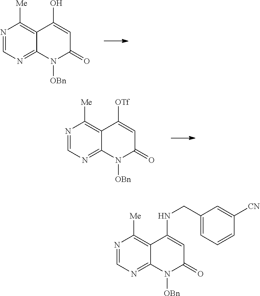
N1=CN=C2C(=C1[Me])C(O)=CC(=O)N2[OBn].N1=CN=C2C(=C1[Me])C([OTf])=CC(=O)N2[OBn].N1=CN=C2C(=C1[Me])C(NCC1=CC=CC([CN])=C1)=CC(=O)N2[OBn]
